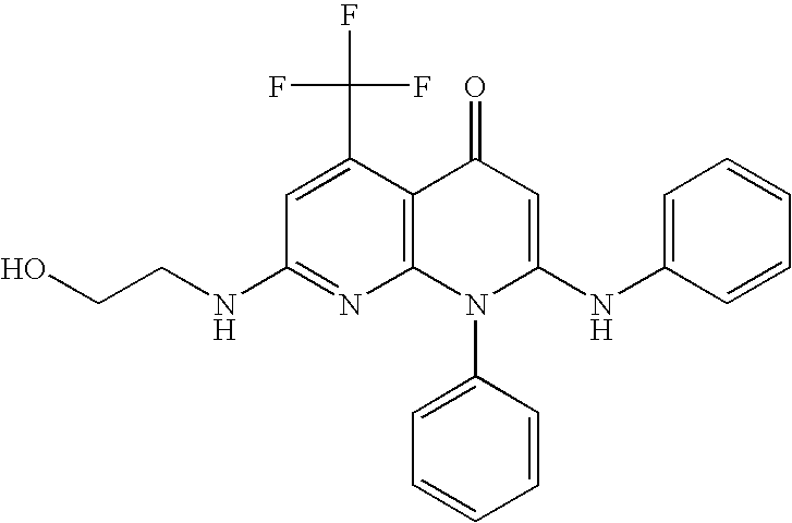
C1(NCCO)=NC2=C(C(C(F)(F)F)=C1)C(=O)C=C(NC1=CC=CC=C1)N2C1=CC=CC=C1
